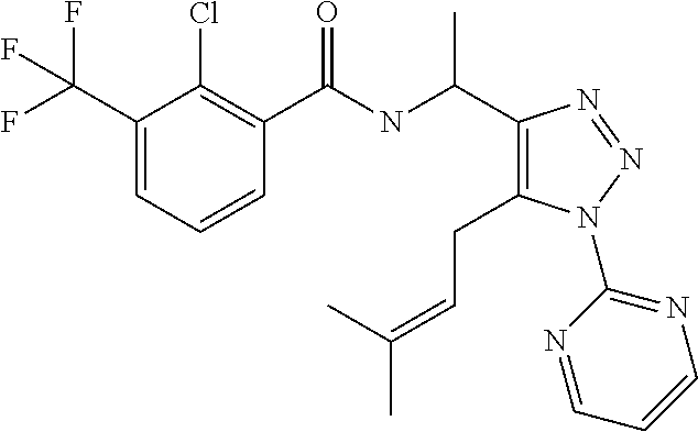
C1(C(F)(F)F)=CC=CC(C(NC(C)C2=C(CC=C(C)C)N(C3=NC=CC=N3)N=N2)=O)=C1Cl
